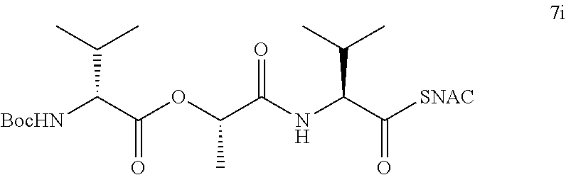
O(C(C(NC(C([SNAC])=O)C(C)C)=O)C)C(C([BocHN])C(C)C)=O
